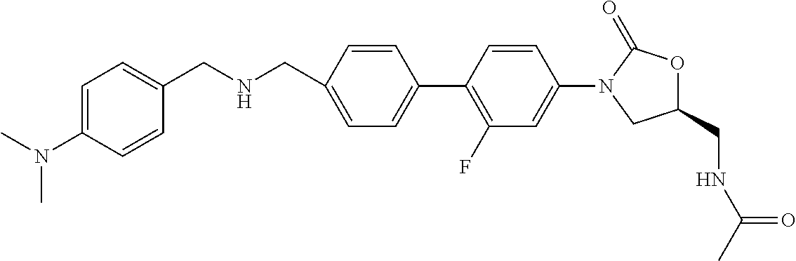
C1(CNCC2=CC=C(N(C)C)C=C2)=CC=C(C2=C(F)C=C(N3C(=O)OC(CNC(C)=O)C3)C=C2)C=C1
